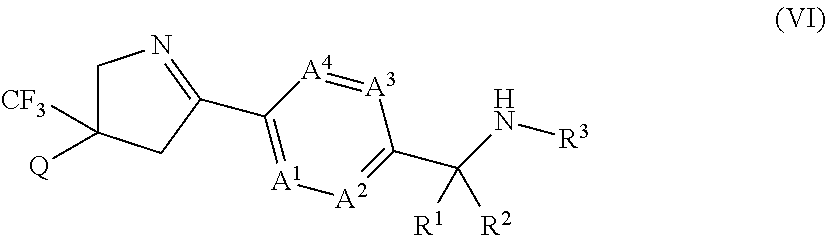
C1C([CF3])([Q])CC(C2=[A1][A2]=C(C(N[R3])([R1])[R2])[A3]=[A4]2)=N1C
